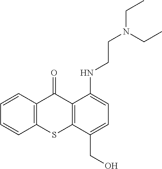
C12=C(SC3=C(C1=O)C(NCCN(CC)CC)=CC=C3CO)C=CC=C2
